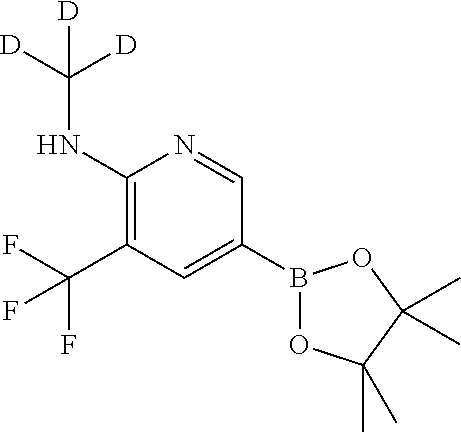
C1(NC([D])([D])[D])=C(C(F)(F)F)C=C(B2OC(C)(C)C(C)(C)O2)C=N1
